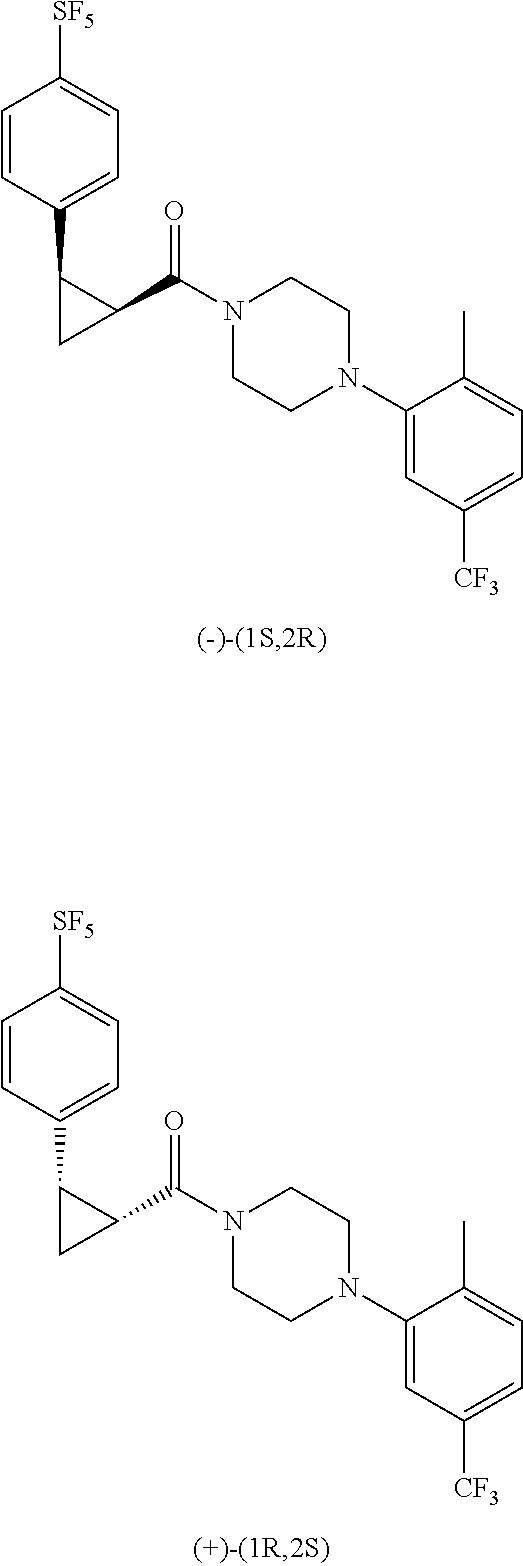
C1=CC(C2CC2C(=O)N2CCN(C3=CC([CF3])=CC=C3C)CC2)=CC=C1[SF5].C1=CC(C2CC2C(=O)N2CCN(C3=CC([CF3])=CC=C3C)CC2)=CC=C1[SF5]
